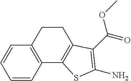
C1=CC2=C(C=C1)CCC1=C2SC(N)=C1C(=O)OC
